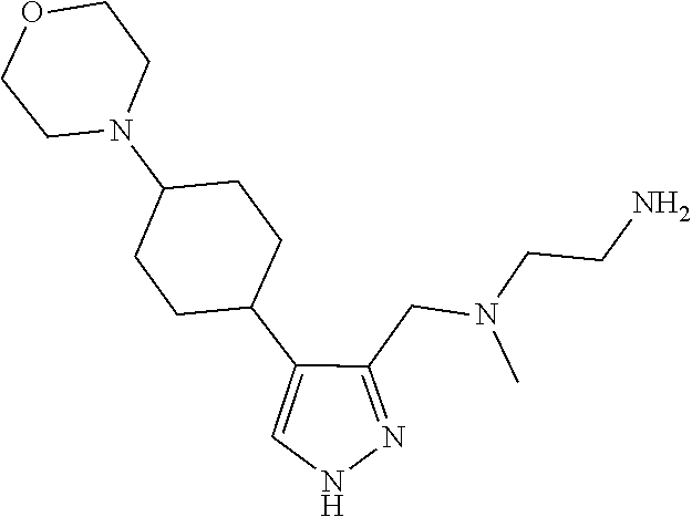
C(CN(CC1=NNC=C1C1CCC(N2CCOCC2)CC1)C)N
